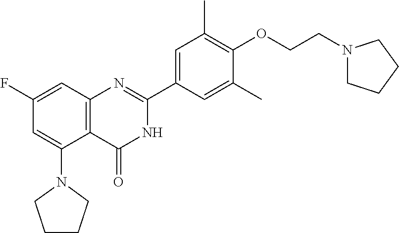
C1(F)=CC2=C(C(N3CCCC3)=C1)C(=O)NC(C1=CC(C)=C(OCCN3CCCC3)C(C)=C1)=N2
